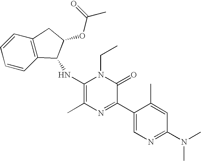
C1(NC2C3=C(C=CC=C3)CC2OC(C)=O)=C(C)N=C(C2=CN=C(N(C)C)C=C2C)C(=O)N1CC
